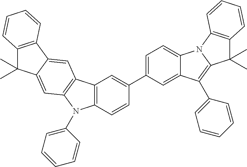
C1(C2=CC=C3C(=C2)C(C2=CC=CC=C2)=C2N3C3=C(C2(C)C)C=CC=C3)=CC2=C(C=C1)N(C1=CC=CC=C1)C1=C2C=C2C(=C1)C(C)(C)C1=C2C=CC=C1
